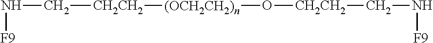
[CH2CH2]([(OCH2CH2)n]O[CH2CH2]CN[F9])CN[F9]
